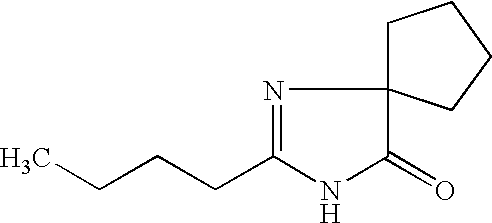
N1=C(CCCC)NC(=O)C12CCCC2
